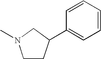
C1N(C)CCC1C1=CC=CC=C1
